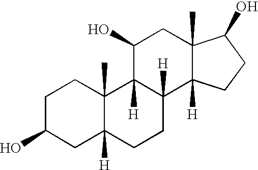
C1C(O)CC2([H])C(C)(C1)C1([H])C([H])(CC2)C2([H])C(C)(CC1O)C(O)CC2
